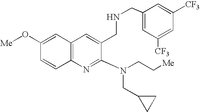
C12=C(N=C(N(CC[Me])CC3CC3)C(CNCC3=CC([CF3])=CC([CF3])=C3)=C1)C=CC(O[Me])=C2
